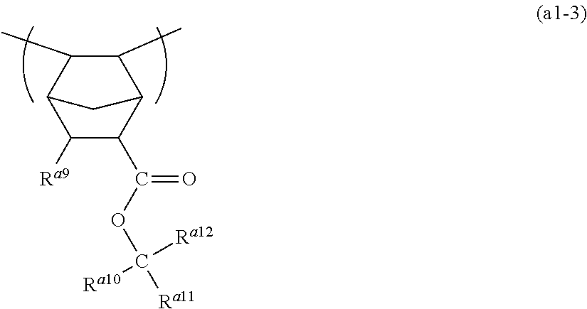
CC1C2C([Ra9])C(C(OC([Ra11])([Ra12])[Ra10])=O)C(C1C)C2
